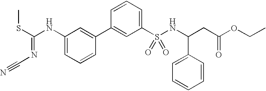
C1(C2=CC(NC(SC)=NC#N)=CC=C2)=CC(S(NC(CC(OCC)=O)C2=CC=CC=C2)(=O)=O)=CC=C1
